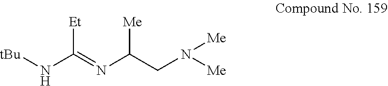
[Et]C(N[tBu])=NC([Me])CN([Me])[Me]
